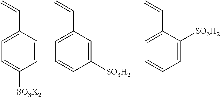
C1(C=C)=CC=C([SO3X2])C=C1.C1(C=C)=CC=CC([SO3H2])=C1.C1(C=C)=CC=CC=C1[SO3H2]
